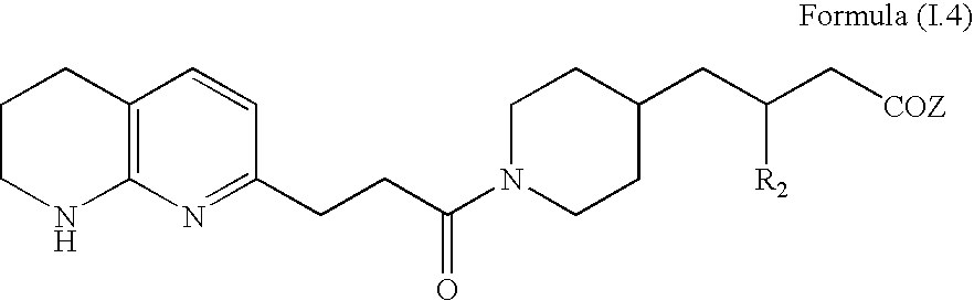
C1CNC2=C(C1)C=CC(CCC(N1CCC(CC(C[COZ])[R2])CC1)=O)=N2
